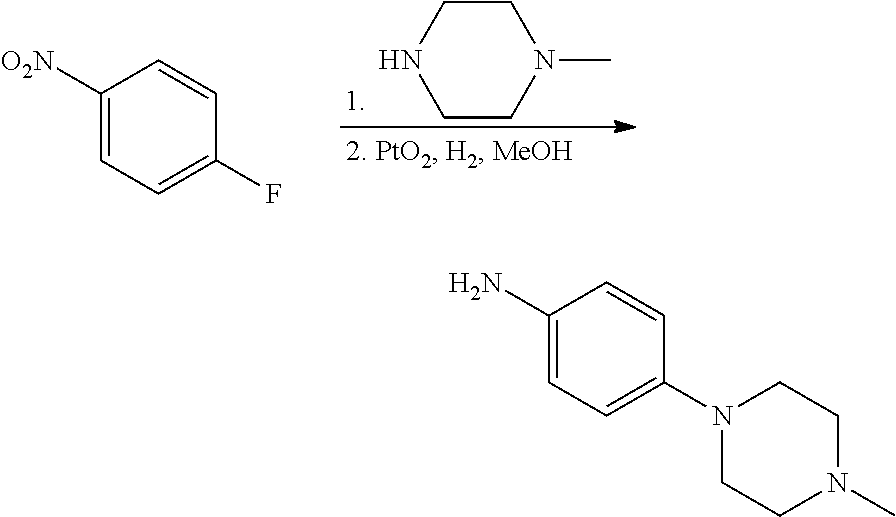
C1CNCCN1C.C1([O2N])=CC=C(F)C=C1.C1(N)=CC=C(N2CCN(C)CC2)C=C1
